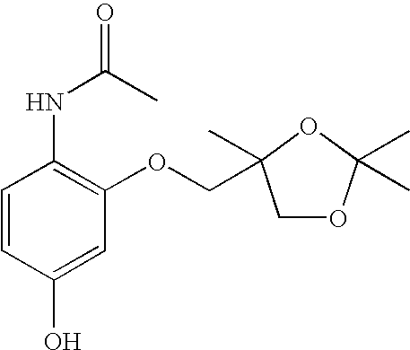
C1=CC(O)=CC(OCC2(C)COC(C)(C)O2)=C1NC(=O)C
